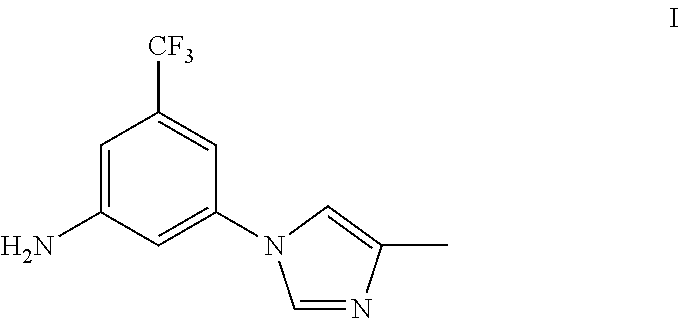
C1=C(N)C=C(N2C=NC(C)=C2)C=C1[CF3]
